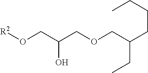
[R2]OCC(COCC(CCCC)CC)O
